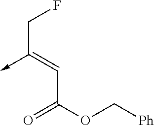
C(C(OC[Ph])=O)=C(->C)CF
